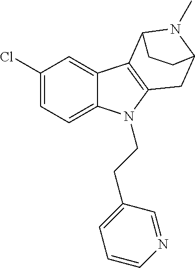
C1(Cl)=CC=C2C(=C1)C1=C(N2CCC2=CC=CN=C2)CC2N(C)C1CC2
